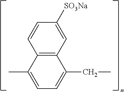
C12=C(C=C([SO3Na])C=C1)C(CC)=CC=C2C
